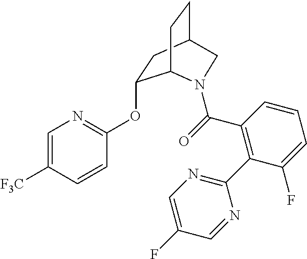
C1=C([F3C])C=CC(OC2CC3CCC2N(C(C2=C(C4=NC=C(F)C=N4)C(F)=CC=C2)=O)C3)=N1
